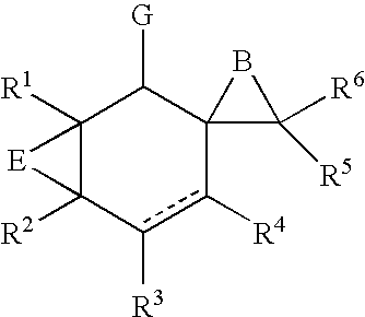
c1([R3])c([R4])C2(C([G])C3([R1])C1([R2])[E]3)C([R5])([R6])B2
